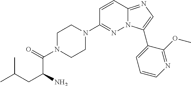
C1=CC2=NC=C(C3=CC=CN=C3OC)N2N=C1N1CCN(C(=O)C(CC(C)C)N)CC1
